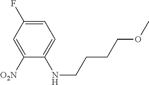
C1=C(F)C=C([O2N])C(NCCCCOC)=C1
